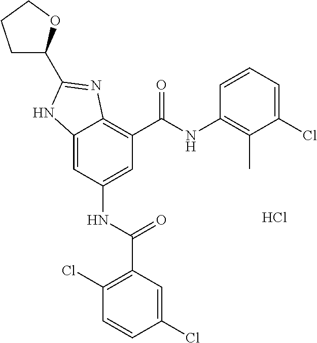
Cl.C12=CC(NC(C3=C(Cl)C=CC(Cl)=C3)=O)=CC(C(NC3=C(C)C(Cl)=CC=C3)=O)=C1N=C(C1CCCO1)N2
